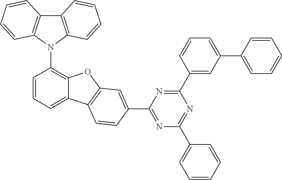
C12=C(N(C3=C4C(=CC=C3)C3=C(O4)C=C(C4=NC(C5=CC=CC=C5)=NC(C5=CC(C6=CC=CC=C6)=CC=C5)=N4)C=C3)C3=C1C=CC=C3)C=CC=C2
